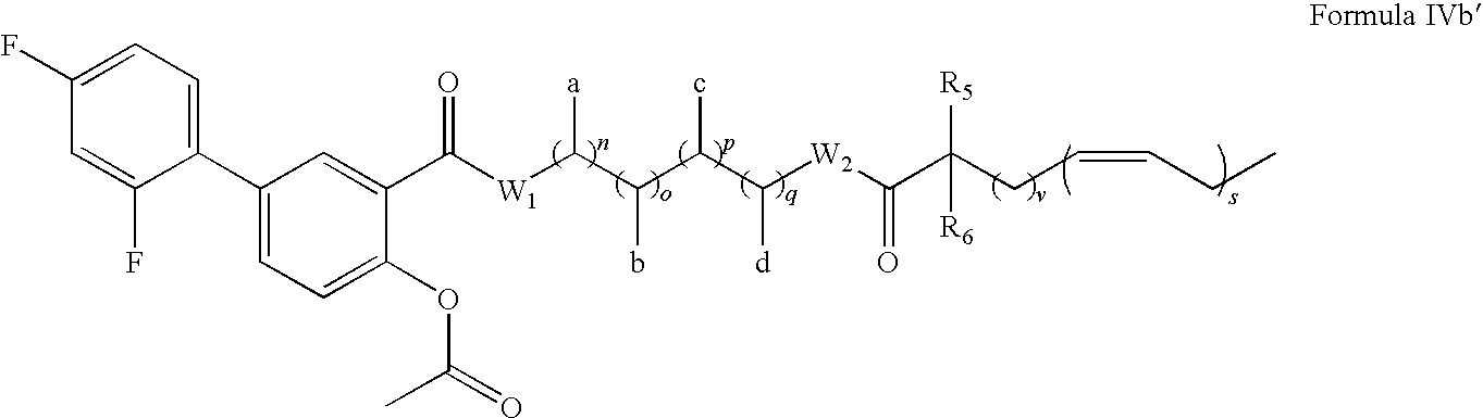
C1(C2=CC=C(OC(=O)C)C(C([W1]C(C(C(C([W2]C(C(CC=CCC)([R5])[R6])=O)[d])c)b)[a])=O)=C2)=CC=C(F)C=C1F
